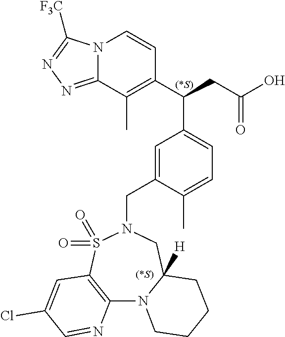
N12C(=NN=C1[F3C])C(C)=C(C(CC(O)=O)C1=CC=C(C)C(CN3CC4([H])N(C5=C(S3(=O)=O)C=C(Cl)C=N5)CCCC4)=C1)C=C2.[(*S)]
